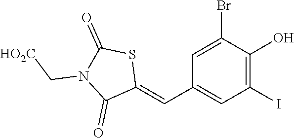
C1=C(Br)C(O)=C(I)C=C1C=C1SC(=O)N(C[HO2C])C1=O
